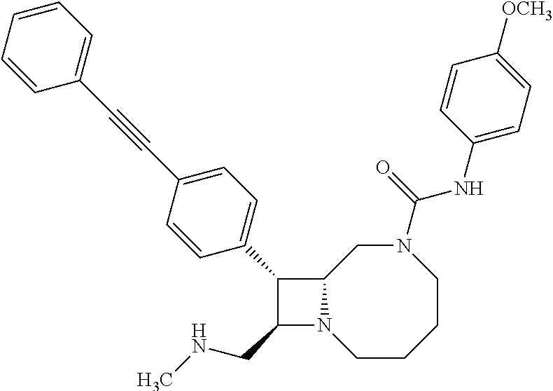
C1(CNC)N2C(C1C1=CC=C(C#CC3=CC=CC=C3)C=C1)CN(C(NC1=CC=C([OCH3])C=C1)=O)CCCC2
